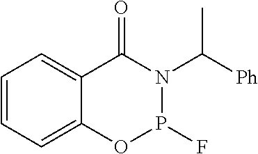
C1=CC=C2C(=C1)C(=O)N(C([Ph])C)P(F)O2
